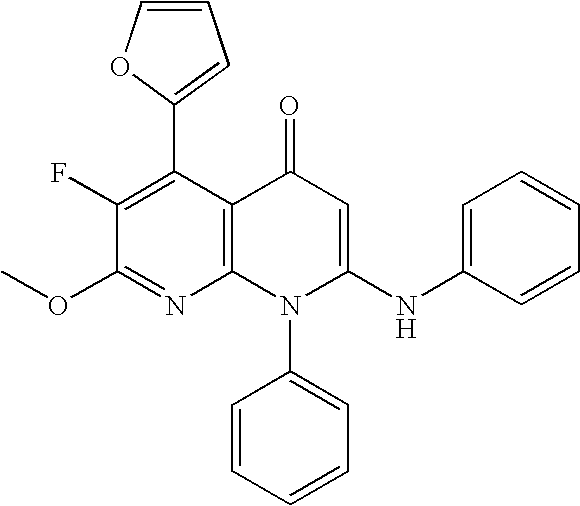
C1(OC)=NC2=C(C(C3=CC=CO3)=C1F)C(=O)C=C(NC1=CC=CC=C1)N2C1=CC=CC=C1
